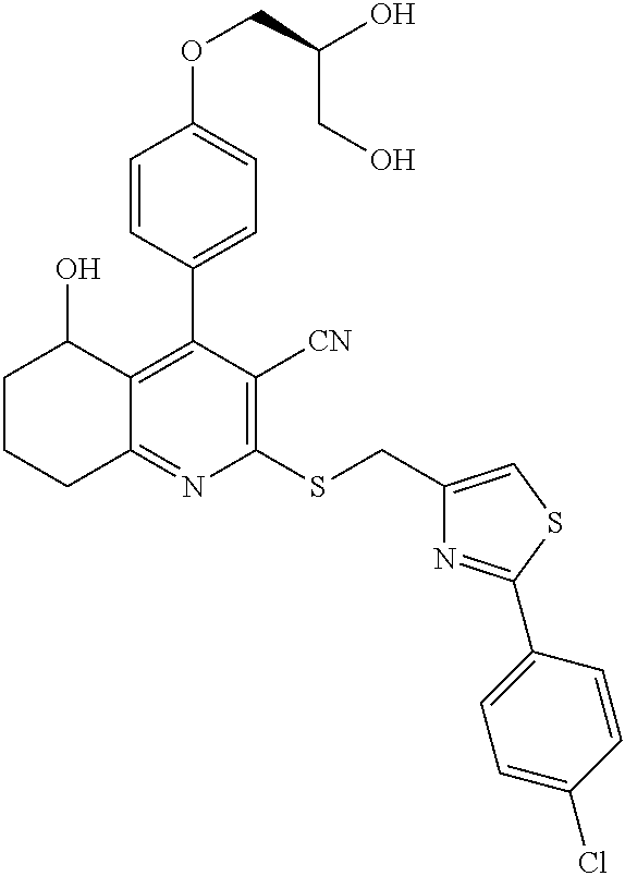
C1CCC2=NC(SCC3=CSC(C4=CC=C(Cl)C=C4)=N3)=C([CN])C(C3=CC=C(OCC(O)CO)C=C3)=C2C1O
